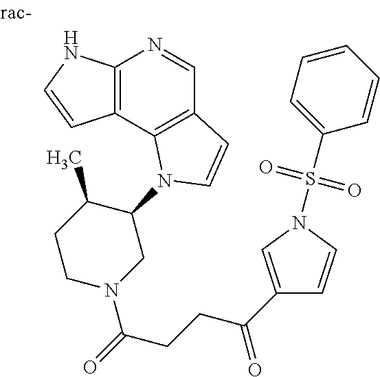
C12=C(C3=C(C=N1)C=CN3C1C(C)CCN(C(=O)CCC(C3=CN(S(C4=CC=CC=C4)(=O)=O)C=C3)=O)C1)C=CN2
